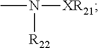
CN([R22])[XR21]
